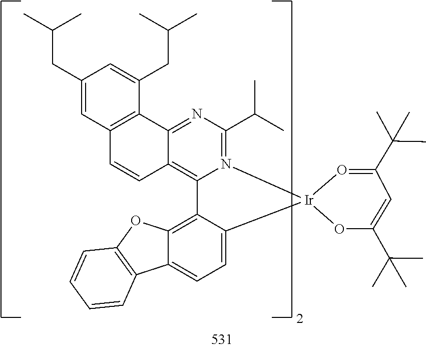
C1(CC(C)C)=CC2=C(C(CC(C)C)=C1)C1=NC(C(C)C)=N3C(=C1C=C2)C1=C2C(=CC=C1[Ir]31OC(C(C)(C)C)=CC(C(C)(C)C)=O1)C1=C(O2)C=CC=C1
